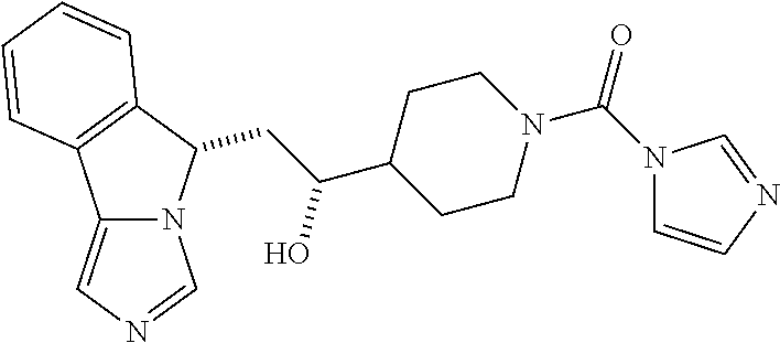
C12=CN=CN1C(CC(C1CCN(C(N3C=CN=C3)=O)CC1)O)C1=C2C=CC=C1
